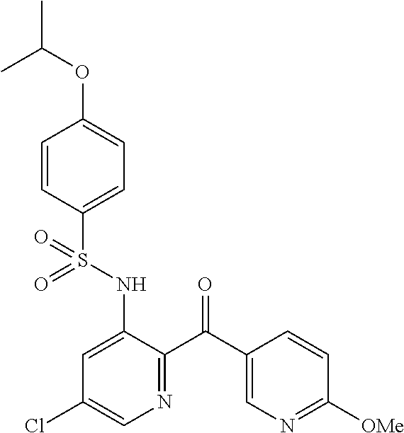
C1=CC(S(NC2=CC(Cl)=CN=C2C(C2=CN=C([OMe])C=C2)=O)(=O)=O)=CC=C1OC(C)C
